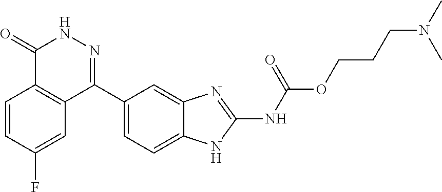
O(C(=O)NC1=NC2=CC(C3=NNC(=O)C4=C3C=C(F)C=C4)=CC=C2N1)CCCN(C)C
